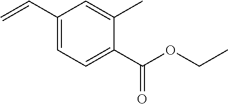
C1=C(C)C(C(OCC)=O)=CC=C1C=C
